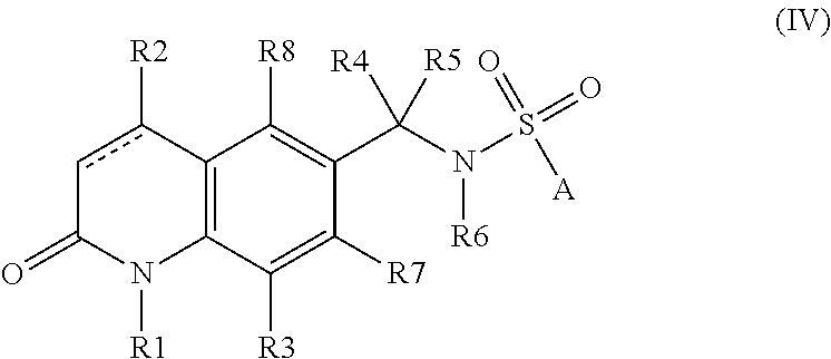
C12=C(C([R3])=C([R7])C(C(N(S(=O)([A])=O)[R6])([R4])[R5])=C1[R8])N([R1])C(=O)cc2[R2]
